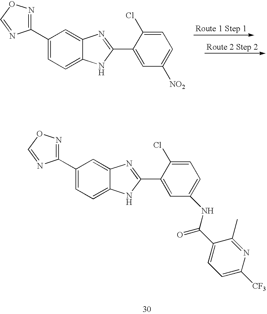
C1(C2=NOC=N2)=CC=C2C(=C1)N=C(C1=CC([NO2])=CC=C1Cl)N2.C1(C2=NOC=N2)=CC=C2C(=C1)N=C(C1=CC(NC(C3=CC=C([CF3])N=C3C)=O)=CC=C1Cl)N2
